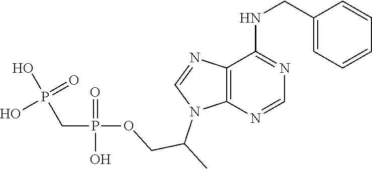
C1=NC2=C(N=CN2C(COP(O)(=O)CP(O)(=O)O)C)C(NCC2=CC=CC=C2)=N1
